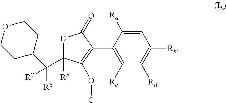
C1=C([Ra])C(C2=C(O[G])C([R5])(C([R6])([R7])C3CCOCC3)[D]C2=O)=C([Rc])C([Rd])=C1[Rb]
